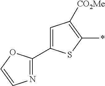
N1=C(C2=CC([CO2Me])=C(*)S2)OC=C1
